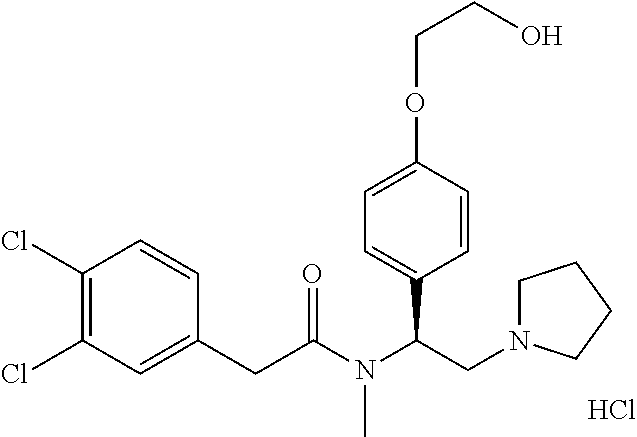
C1N(CC(N(C(CC2=CC(Cl)=C(Cl)C=C2)=O)C)C2=CC=C(OCCO)C=C2)CCC1.Cl
